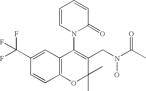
C1=C(C(F)(F)F)C=CC2=C1C(N1C(=O)C=CC=C1)=C(CN(O)C(C)=O)C(C)(C)O2
